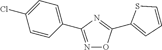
N1=C(C2=CC=C(Cl)C=C2)N=C(C2=CC=CS2)O1
